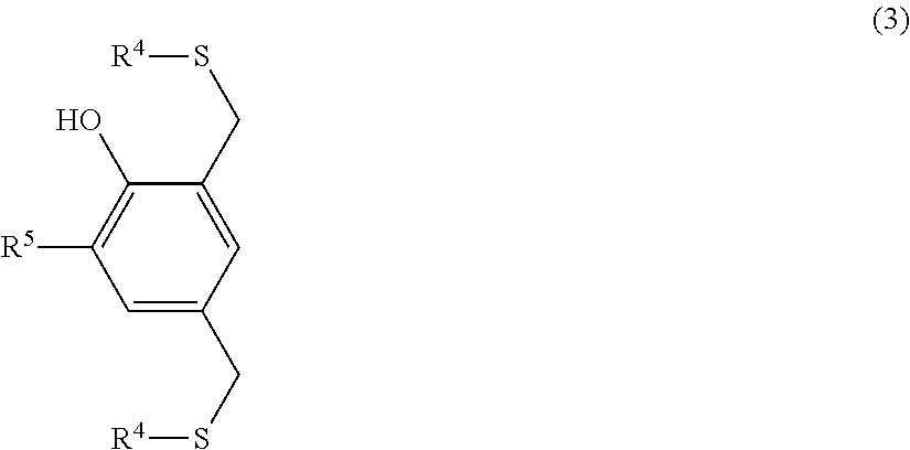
C1=C(CS[R4])C=C(CS[R4])C(O)=C1[R5]
